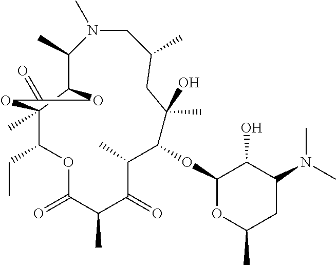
N1(C)CC(C)CC(C)(O)C(OC2OC(C)CC(N(C)C)C2O)C(C)C(=O)C(C)C(=O)OC(CC)C2(C)C(C1C)OC(=O)O2
